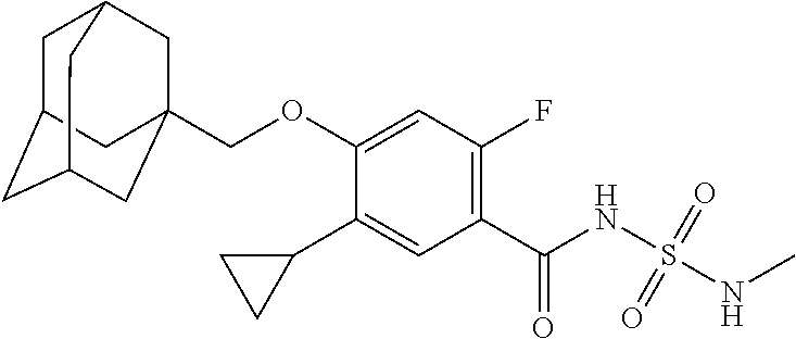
C1(C2CC2)=CC(C(NS(NC)(=O)=O)=O)=C(F)C=C1OCC12CC3CC(CC(C1)C3)C2
